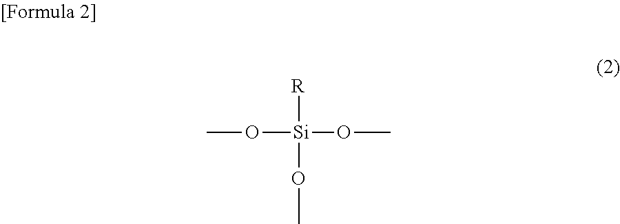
CO[Si](OC)([R])OC
